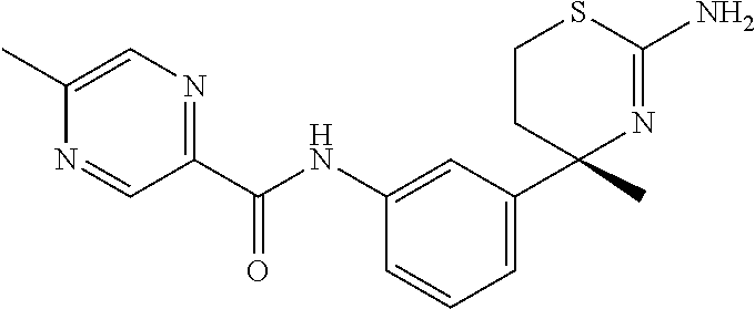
C(NC1=CC(C2(C)N=C(N)SCC2)=CC=C1)(=O)C1=NC=C(C)N=C1
